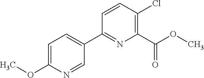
C1=NC(OC)=CC=C1C1=NC(C(OC)=O)=C(Cl)C=C1
